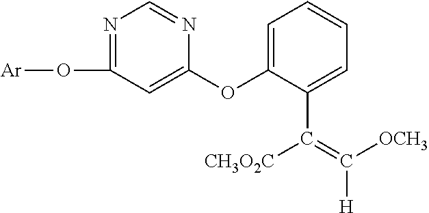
O(C1=NC=NC(OC2=CC=CC=C2C([CH3O2C])=C([OCH3])[H])=C1)[Ar]
